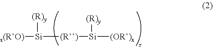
[x(RO)][Si]([(R)][Si]([(R)y])[(OR)x])[(R)y]
